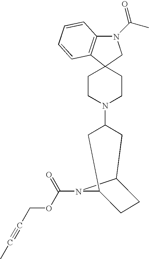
C12(CCN(C3CC4CCC(C3)N4C(OCC#CC)=O)CC1)C1=C(N(C(C)=O)C2)C=CC=C1
